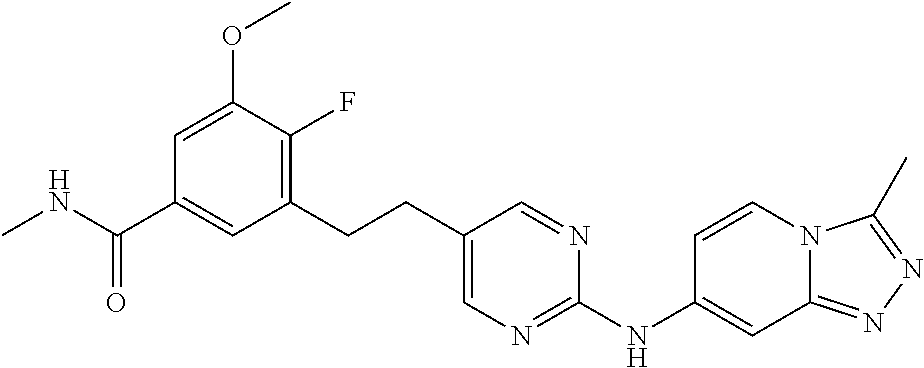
CNC(C1=CC(CCC2=CN=C(NC3=CC4=NN=C(C)N4C=C3)N=C2)=C(F)C(OC)=C1)=O
